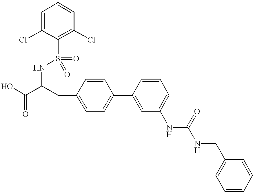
OC(C(CC1=CC=C(C2=CC(NC(=O)NCC3=CC=CC=C3)=CC=C2)C=C1)NS(=O)(=O)C1=C(Cl)C=CC=C1Cl)=O
